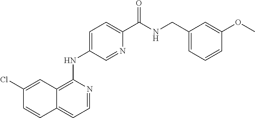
C12=CC=NC(NC3=CC=C(C(NCC4=CC=CC(OC)=C4)=O)N=C3)=C1C=C(Cl)C=C2
